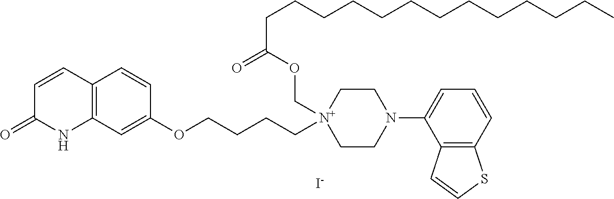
C1=CC2=C(NC1=O)C=C(OCCCC[N+]1(COC(CCCCCCCCCCCCC)=O)CCN(C3=CC=CC4=C3C=CS4)CC1)C=C2.[I-]
